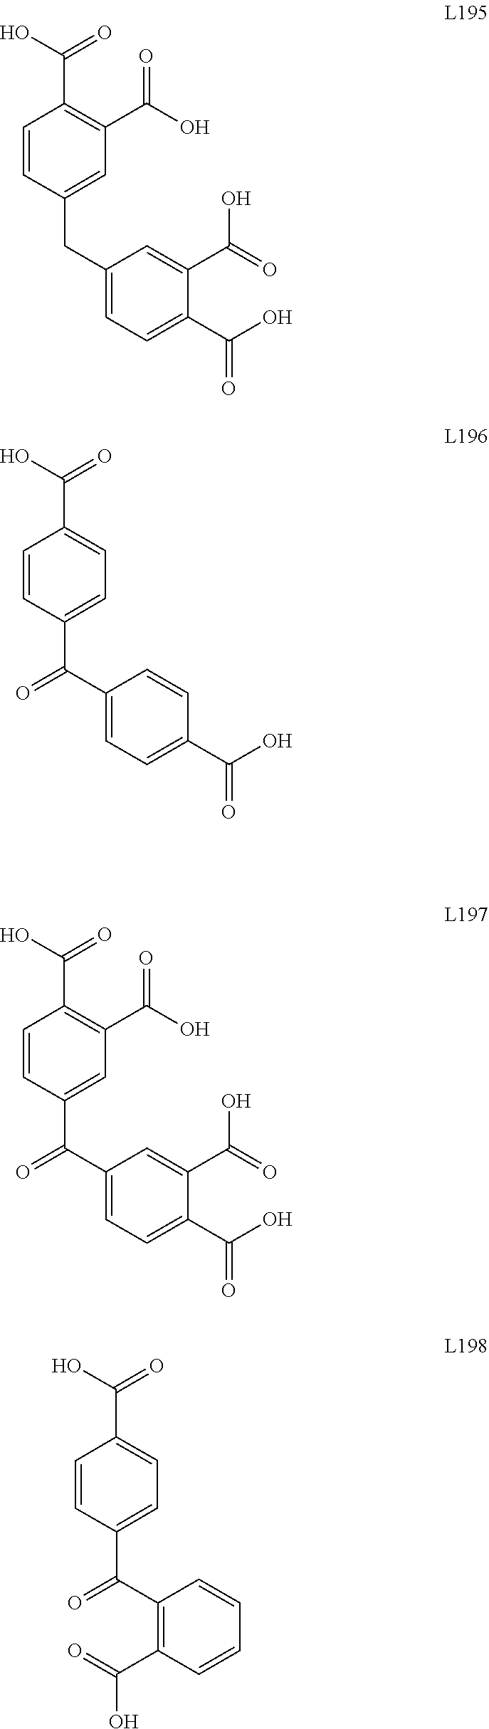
C1(C(=O)O)=C(C(=O)O)C=C(CC2=CC=C(C(=O)O)C(C(O)=O)=C2)C=C1.C1(C(=O)O)=CC=C(C(C2=CC=C(C(=O)O)C=C2)=O)C=C1.C1(C(=O)O)=C(C(=O)O)C=C(C(C2=CC=C(C(=O)O)C(C(O)=O)=C2)=O)C=C1.C1(C(=O)O)=CC=C(C(C2=C(C(=O)O)C=CC=C2)=O)C=C1
